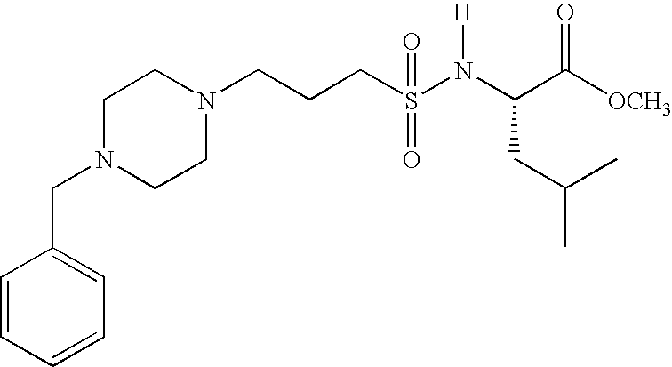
C1=CC=CC=C1CN1CCN(CCCS(N(C(C([OCH3])=O)CC(C)C)[H])(=O)=O)CC1
